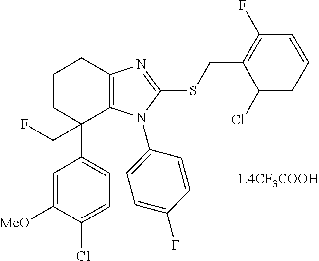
C1=C(Cl)C([MeO])=CC(C2(CF)C3=C(CCC2)N=C(SCC2=C(F)C=CC=C2Cl)N3C2=CC=C(F)C=C2)=C1
